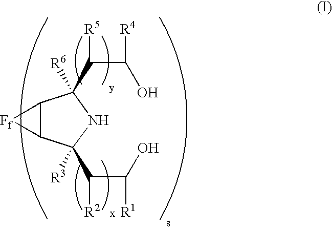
C12C(C([R3])(C(C([R1])O)[R2])NC1([R6])C([R5])C([R4])O)[Ff]2
